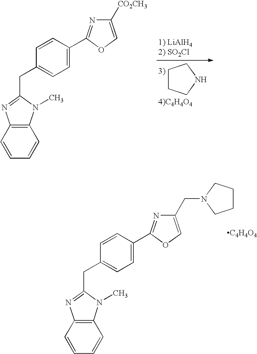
C1CCNC1.C1=CC(C2=NC([CO2CH3])=CO2)=CC=C1CC1=NC2=C(N1C)C=CC=C2.C1=CC(C2=NC(CN3CCCC3)=CO2)=CC=C1CC1=NC2=C(N1C)C=CC=C2.[C4H4O4]
